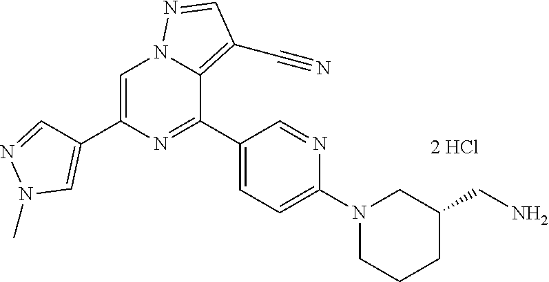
C1(C2=NC(C3=CN(C)N=C3)=CN3C2=C(C#N)C=N3)=CC=C(N2CCCC(CN)C2)N=C1
